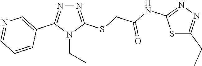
N1=C(SCC(=O)NC2=NN=C(CC)S2)N(CC)C(C2=CN=CC=C2)=N1
